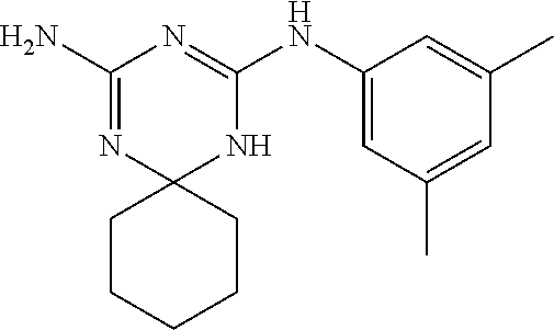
C1(N)=NC2(NC(NC3=CC(C)=CC(C)=C3)=N1)CCCCC2
